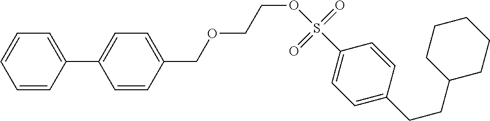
C1=CC=CC(C2=CC=C(COCCOS(C3=CC=C(CCC4CCCCC4)C=C3)(=O)=O)C=C2)=C1
